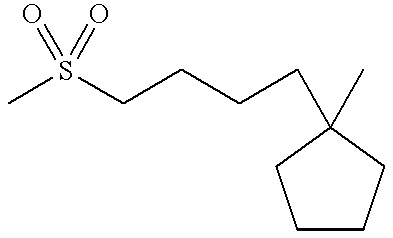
C1CCC(C)(CCCCS(C)(=O)=O)C1
